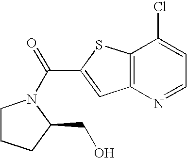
C12=C(C(Cl)=CC=N1)SC(C(=O)N1CCCC1CO)=C2
